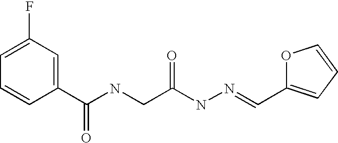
C1=C(F)C=C(C(NCC(NN=CC2=CC=CO2)=O)=O)C=C1
